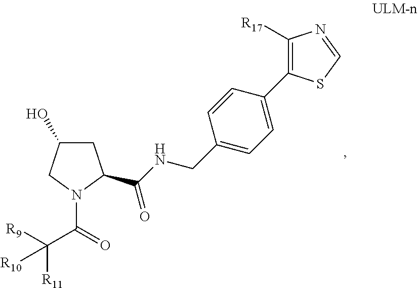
C1C(O)CN(C(=O)C([R9])([R11])[R10])C1C(NCC1=CC=C(C2=C([R17])N=CS2)C=C1)=O
